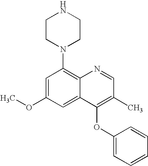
C1CN(C2=C3C(=CC(OC)=C2)C(OC2=CC=CC=C2)=C(C)C=N3)CCN1
